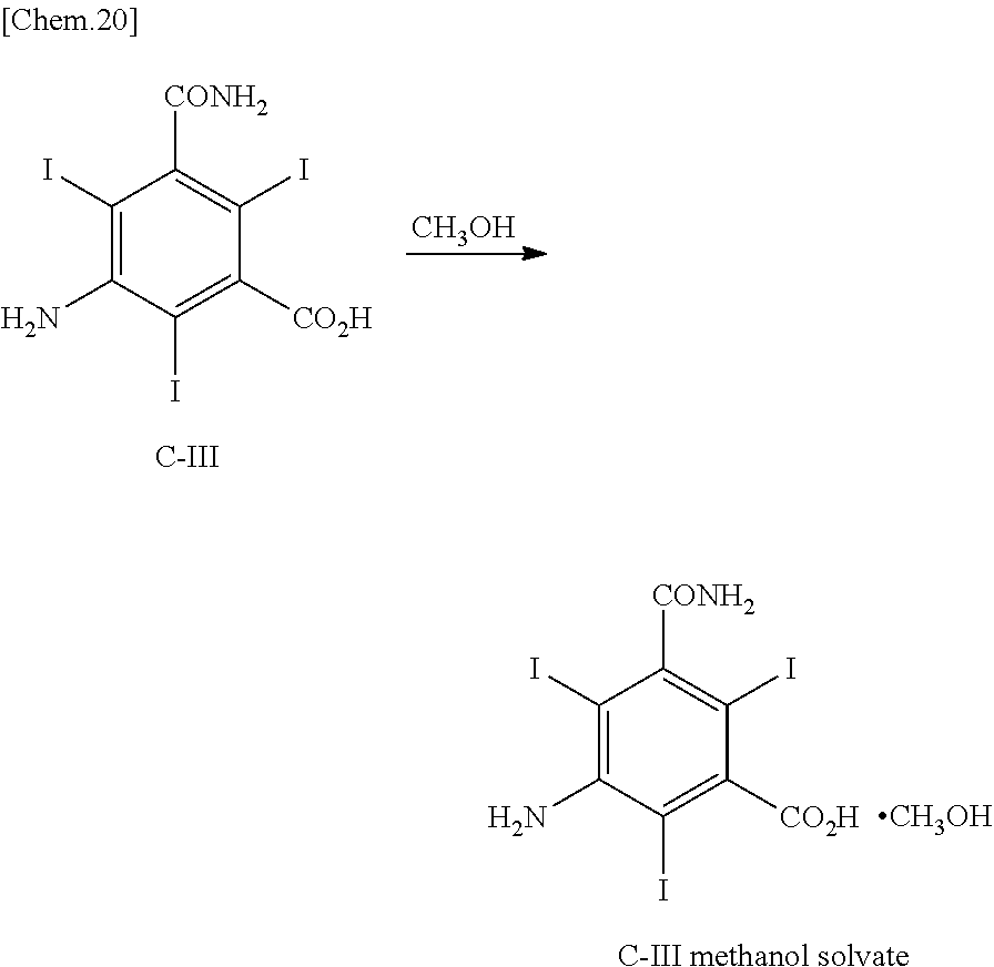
C1(I)=C(N)C(I)=C([CO2H])C(I)=C1[CONH2].[C-III].[CH3OH].C1(I)=C(N)C(I)=C([CO2H])C(I)=C1[CONH2].[C-III methanol solvate].[CH3OH]
